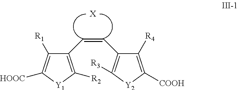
C1(C=CC2=C([R3])[Y2]C([COOH])=C2[R4])=C([R2])[Y1]C([HOOC])=C1[R1].[X]
